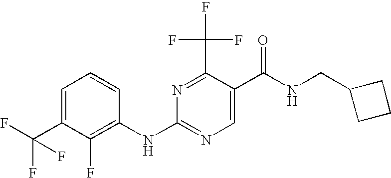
N1=C(C(F)(F)F)C(C(NCC2CCC2)=O)=CN=C1NC1=C(F)C(C(F)(F)F)=CC=C1
